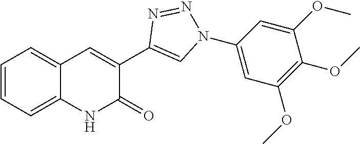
C1=CC=C2C(=C1)NC(=O)C(C1=CN(C3=CC(OC)=C(OC)C(OC)=C3)N=N1)=C2
